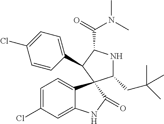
C1=C(Cl)C=C2C(=C1)C1(C(=O)N2)C(CC(C)(C)C)NC(C(=O)N(C)C)C1C1=CC=C(Cl)C=C1
